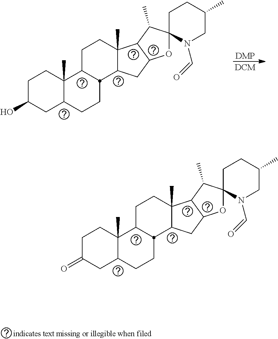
C1C(=O)CC2C(C)(C1)C1CCC3(C)C(CC4C3C(C)C3(O4)N(C=O)CC(C)CC3)C1CC2.C1C(O)CC2C(C)(C1)C1CCC3(C)C(CC4C3C(C)C3(O4)N(C=O)CC(C)CC3)C1CC2.[DMP].[DCM]
